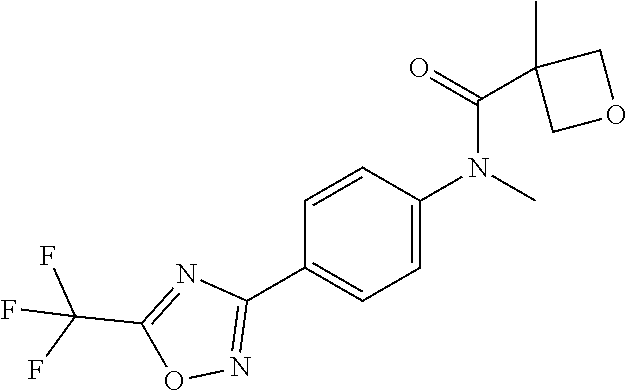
C1=CC(N(C)C(C2(C)COC2)=O)=CC=C1C1=NOC(C(F)(F)F)=N1
